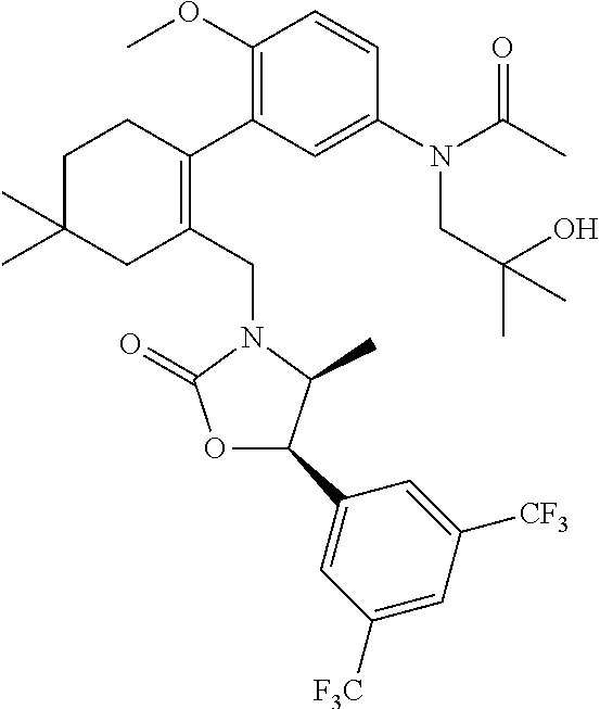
C1C(C)(C)CC(CN2C(=O)OC(C3=CC([F3C])=CC([CF3])=C3)C2C)=C(C2=C(OC)C=CC(N(C(C)=O)CC(C)(O)C)=C2)C1
